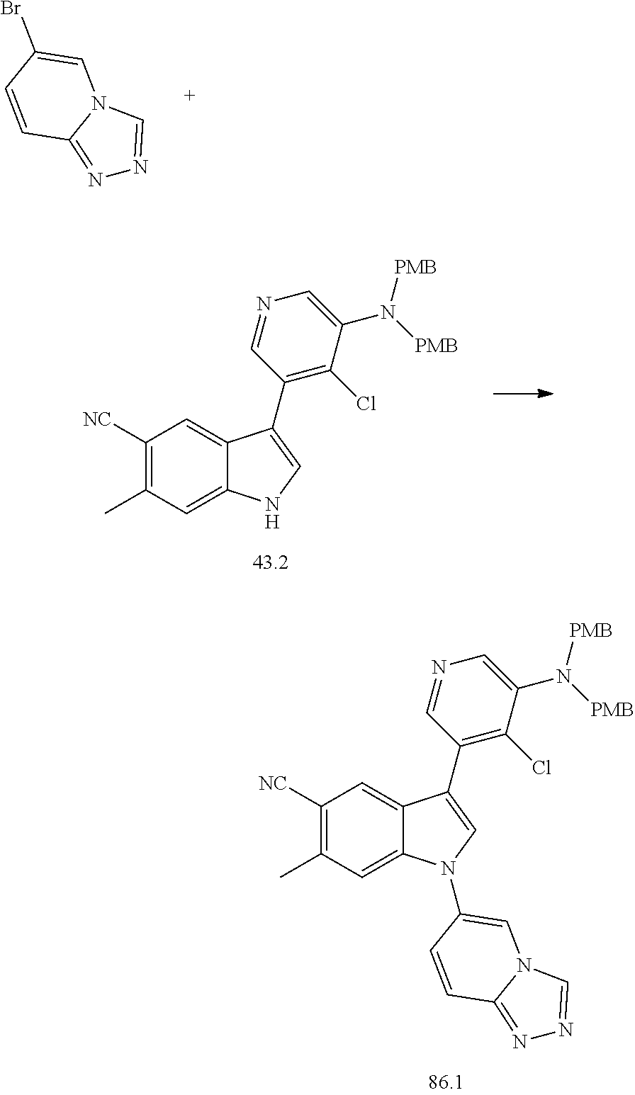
N1=C2N(C=N1)C=C(Br)C=C2.C1([NC])=C(C)C=C2C(=C1)C(C1=C(Cl)C(N([PMB])[PMB])=CN=C1)=CN2.C1([NC])=C(C)C=C2C(=C1)C(C1=C(Cl)C(N([PMB])[PMB])=CN=C1)=CN2C1=CN2C=NN=C2C=C1
